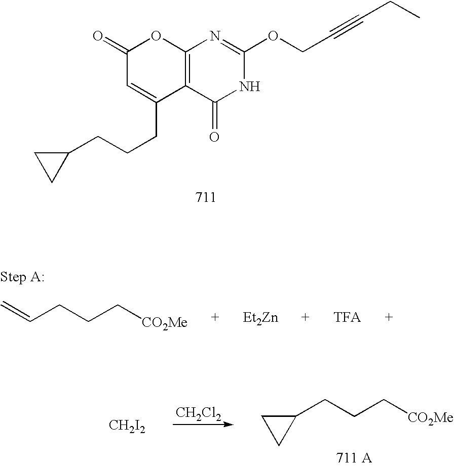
C1(=O)C=C(CCCC2CC2)C2=C(O1)N=C(OCC#CCC)NC2=O.C=CCCC[CO2Me].[Et2Zn].[TFA].C1(CCC[CO2Me])CC1.[CH2Cl2].[CH2I2]
